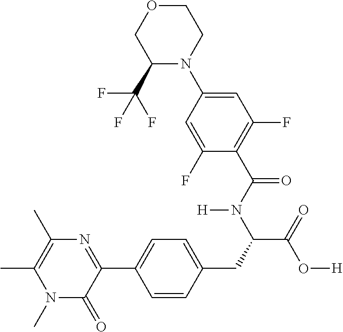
C1(C)=C(C)N=C(C2=CC=C(CC(C(=O)O[H])N(C(C3=C(F)C=C(N4CCOCC4C(F)(F)F)C=C3F)=O)[H])C=C2)C(=O)N1C
